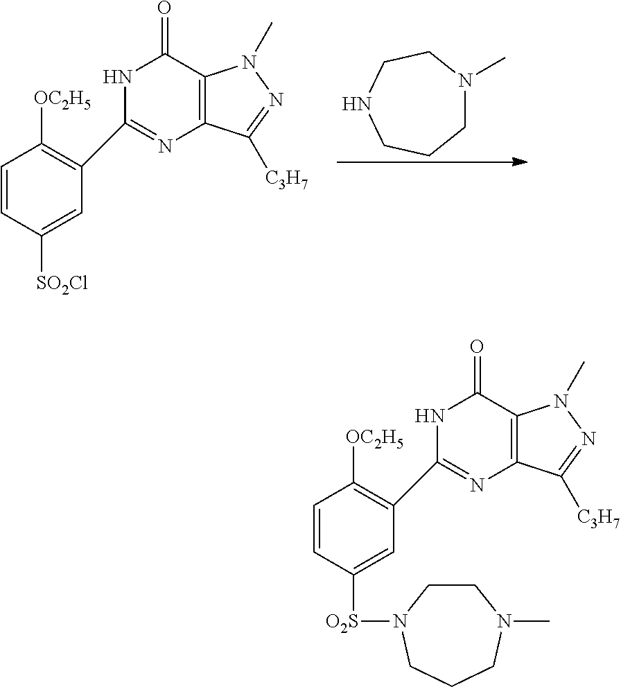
C1=CC([SO2Cl])=CC(C2=NC3=C(C(=O)N2)N(C)N=C3[C3H7])=C1[OC2H5].C1N(C)CCNCC1.C1=CC([O2S]N2CCN(C)CCC2)=CC(C2=NC3=C(C(=O)N2)N(C)N=C3[C3H7])=C1[OC2H5]
